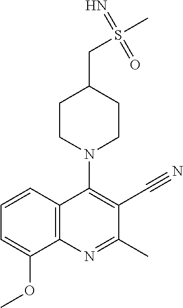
C12=C(N=C(C)C(C#N)=C1N1CCC(CS(=N)(=O)C)CC1)C(OC)=CC=C2
